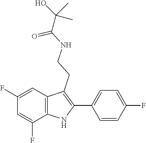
N(CCC1=C(C2=CC=C(F)C=C2)NC2=C1C=C(F)C=C2F)C(C(O)(C)C)=O
